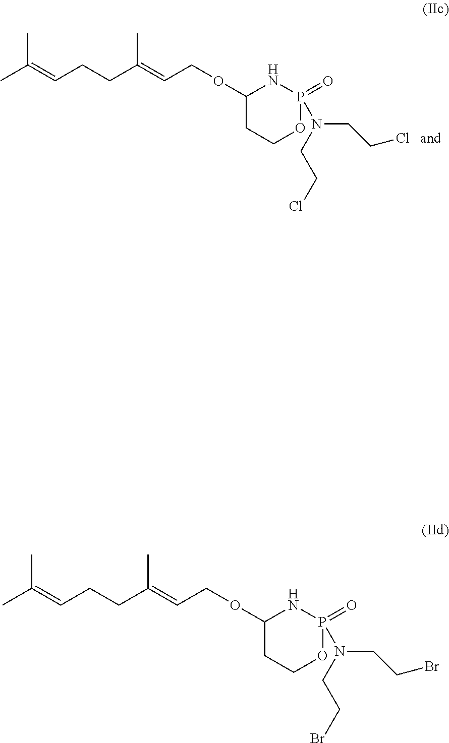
CC(=CCCC(=CCOC1CCOP(=O)(N(CCCl)CCCl)N1)C)C.CC(=CCCC(=CCOC1CCOP(=O)(N(CCBr)CCBr)N1)C)C
